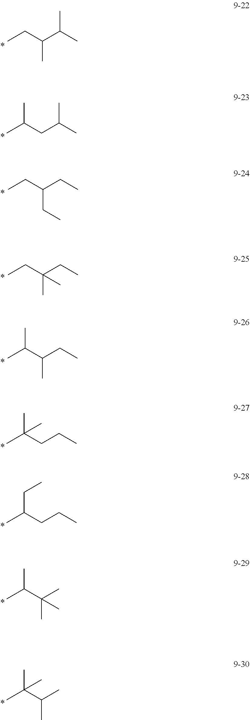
CCC(C(C)C)C.CC(CC(C)C)C.CCC(CC)CC.CCC(CC)(C)C.CC(C(CC)C)C.CC(CCC)(C)C.C(C(CCC)C)C.CC(C(C)(C)C)C.CC(C(C)C)(C)C
